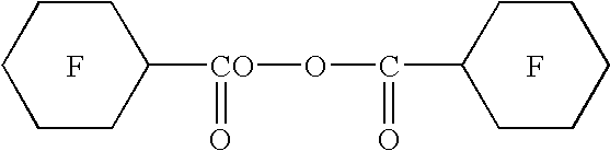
C1CC([CO](=O)OC(=O)C2CCCCC2)CCC1.F.F
